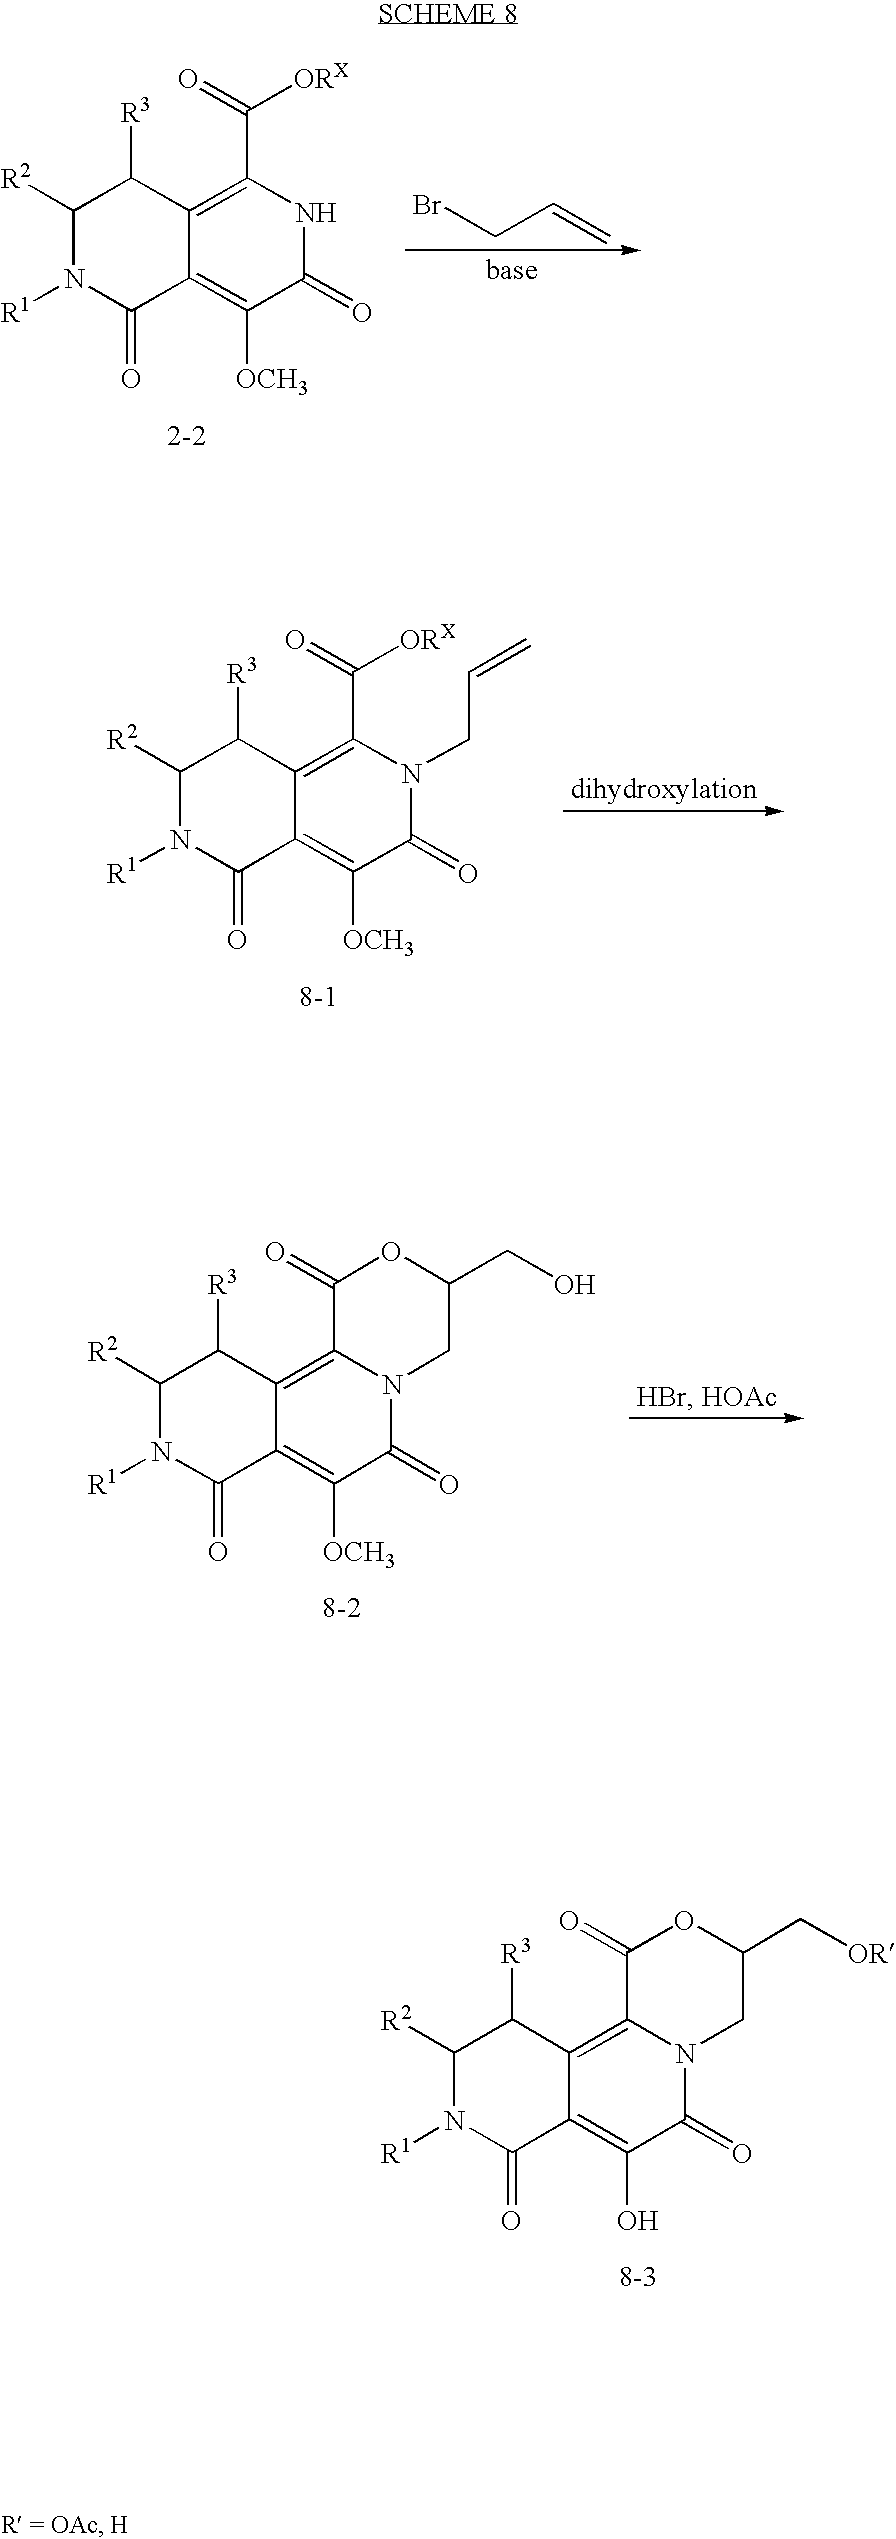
C1([R2])N([R1])C(=O)C2=C(O)C(=O)N3C(=C2C1[R3])C(=O)OC(C[OR])C3.C1([R2])N([R1])C(=O)C2=C([OCH3])C(=O)NC(C([ORX])=O)=C2C1[R3].BrCC=C.C1([R2])N([R1])C(=O)C2=C([OCH3])C(=O)N(CC=C)C(C([ORX])=O)=C2C1[R3].C1([R2])N([R1])C(=O)C2=C([OCH3])C(=O)N3C(=C2C1[R3])C(=O)OC(CO)C3
